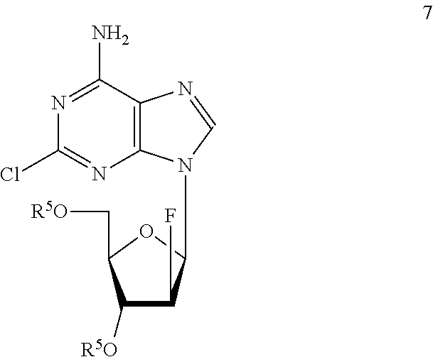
C12=C(C(N)=NC(Cl)=N1)N=CN2C1C(F)C([R5O])C(C[R5O])O1
